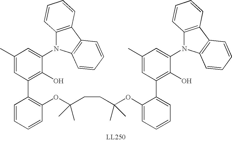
C1(N2C3=C(C4=C2C=CC=C4)C=CC=C3)=CC(C)=CC(C2=C(OC(CCC(OC3=CC=CC=C3C3=C(O)C(N4C5=C(C6=C4C=CC=C6)C=CC=C5)=CC(C)=C3)(C)C)(C)C)C=CC=C2)=C1O
